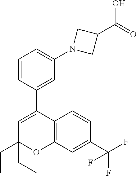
C1(CC)(CC)C=C(C2=CC(N3CC(C(=O)O)C3)=CC=C2)C2=C(O1)C=C(C(F)(F)F)C=C2
